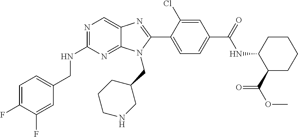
C1=C(F)C(F)=CC(CNC2=NC=C3C(=N2)N(CC2CCCNC2)C(C2=CC=C(C(=O)NC4C(C(=O)OC)CCCC4)C=C2Cl)=N3)=C1
